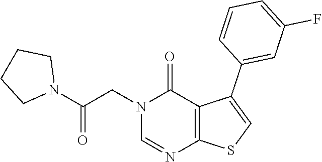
N1=CN(CC(N2CCCC2)=O)C(=O)C2=C1SC=C2C1=CC(F)=CC=C1
